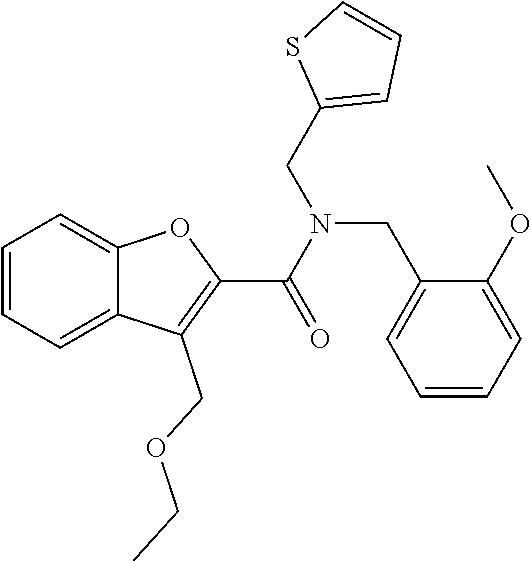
C1=CC=C2C(=C1)OC(C(N(CC1=CC=CC=C1OC)CC1=CC=CS1)=O)=C2COCC
